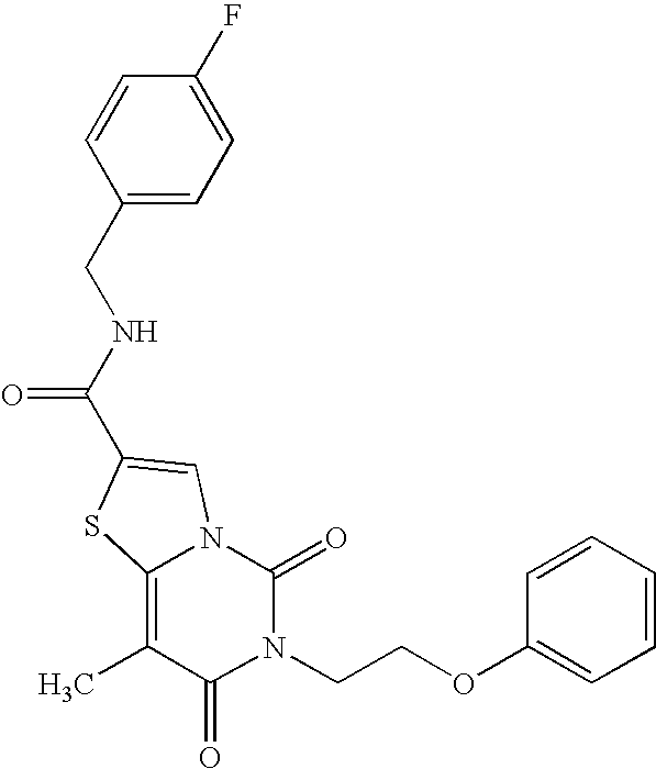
N1(CCOC2=CC=CC=C2)C(=O)N2C(=C(C)C1=O)SC(C(NCC1=CC=C(F)C=C1)=O)=C2
